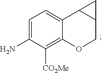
C1=C(N)C([CO2Me])=C2C(=C1)C1C(CO2)C1
